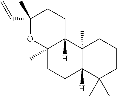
C1(C)(C=C)OC2(C)C([H])(CC1)C1(C)C([H])(CC2)C(C)(C)CCC1
